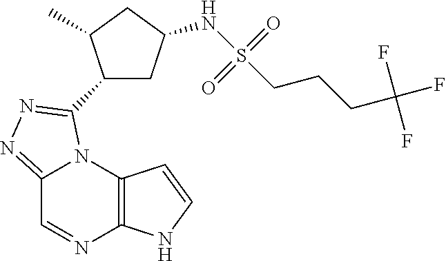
C12=C(N3C(=NN=C3C3CC(NS(CCCC(F)(F)F)(=O)=O)CC3C)C=N1)C=CN2
